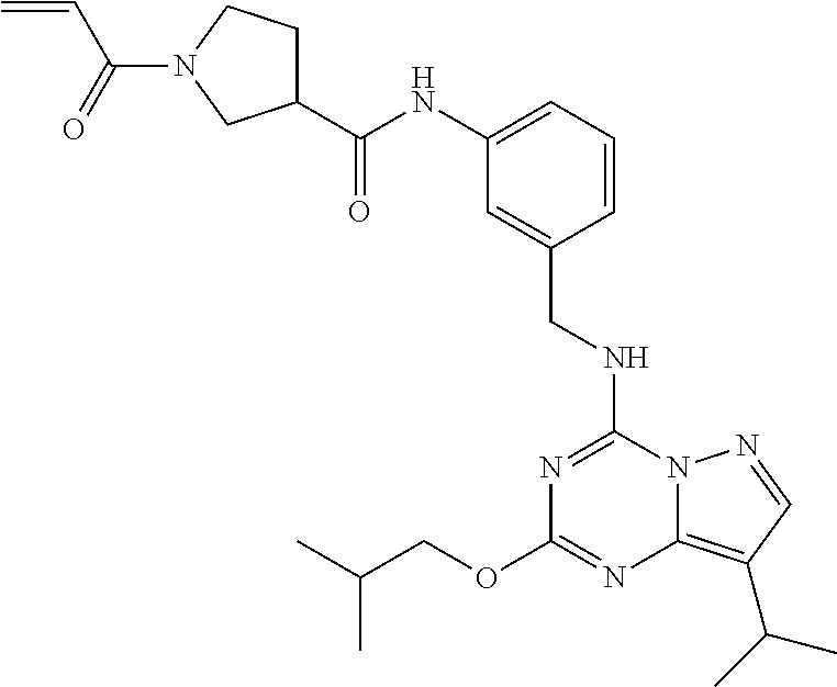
C(OC1=NC2=C(C(C)C)C=NN2C(NCC2=CC(NC(C3CCN(C(C=C)=O)C3)=O)=CC=C2)=N1)C(C)C
